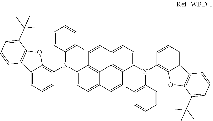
C1(N(C2=C3C(=CC=C2)C2=C(O3)C(C(C)(C)C)=CC=C2)C2=C(C)C=CC=C2)=CC=C2C3=C1C=CC1=CC=C(N(C4=C(C)C=CC=C4)C4=C5C(=CC=C4)C4=C(O5)C(C(C)(C)C)=CC=C4)C(=C31)C=C2
